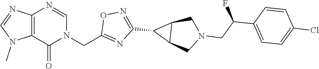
C12=C(N=CN(CC3=NC(C4C5C4CN(CC(C4=CC=C(Cl)C=C4)F)C5)=NO3)C1=O)N=CN2C
